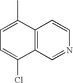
C1=C(C)C2=C(C(Cl)=C1)C=NC=C2
